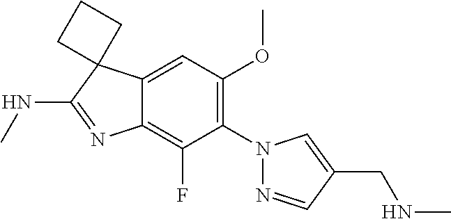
C12=CC(OC)=C(N3N=CC(CNC)=C3)C(F)=C1N=C(NC)C21CCC1
